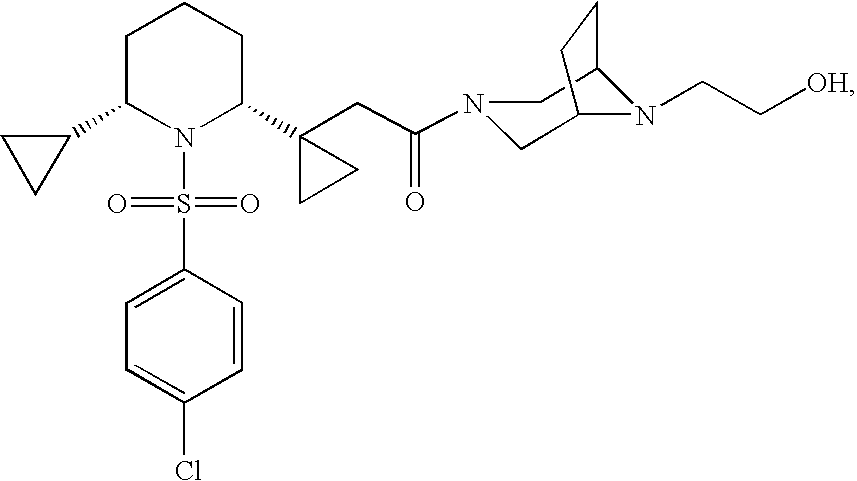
C1(C2N(S(C3=CC=C(Cl)C=C3)(=O)=O)C(C3(CC(=O)N4CC5N(CC[OH])C(C4)CC5)CC3)CCC2)CC1
